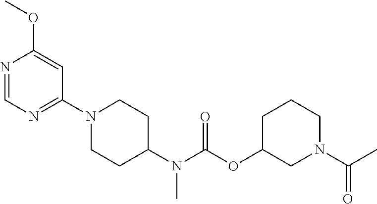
N1=CN=C(N2CCC(N(C(OC3CN(C(C)=O)CCC3)=O)C)CC2)C=C1OC
